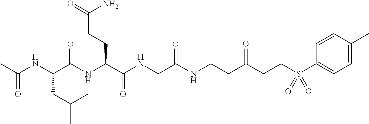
CC(NC(C(NC(C(NCC(NCCC(CCS(C1=CC=C(C)C=C1)(=O)=O)=O)=O)=O)CCC(=O)N)=O)CC(C)C)=O
